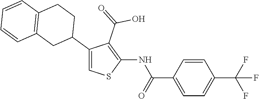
C1(C2CCC3=C(C2)C=CC=C3)=CSC(NC(C2=CC=C(C(F)(F)F)C=C2)=O)=C1C(=O)O
